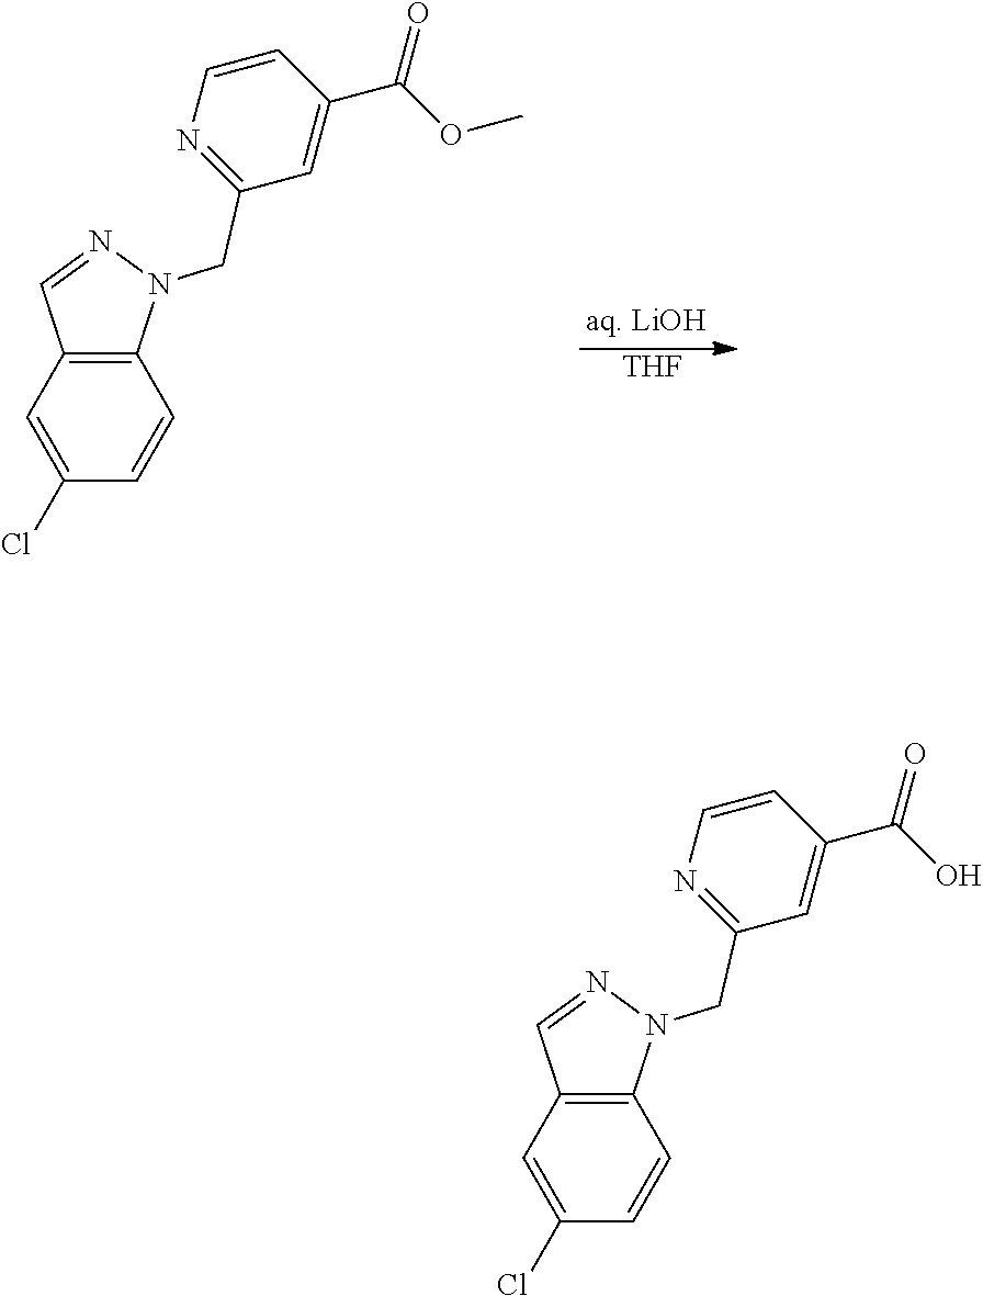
C12=C(C=C(Cl)C=C1)C=NN2CC1=NC=CC(C(=O)OC)=C1.[THF].C12=C(C=C(Cl)C=C1)C=NN2CC1=NC=CC(C(=O)O)=C1
